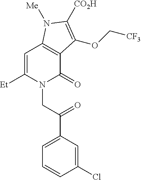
C1=C([Et])N(CC(=O)C2=CC=CC(Cl)=C2)C(=O)C2=C1N([Me])C([CO2H])=C2OC[CF3]
